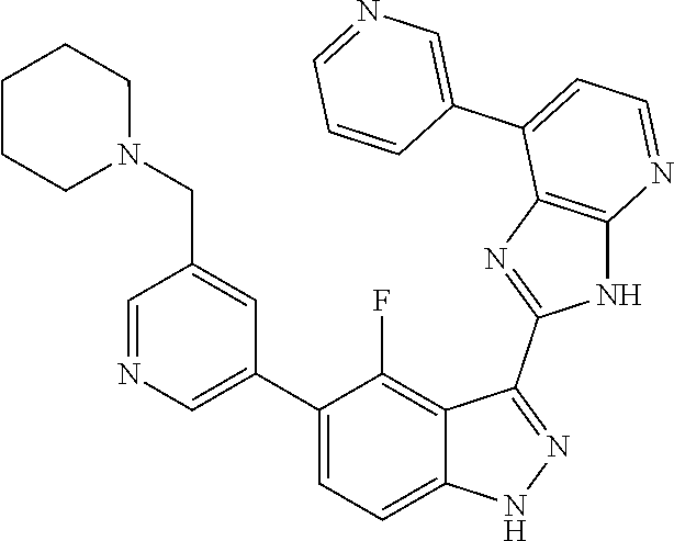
C1=NC=C(C2=CC=C3C(=C2F)C(C2=NC4=C(N2)N=CC=C4C2=CN=CC=C2)=NN3)C=C1CN1CCCCC1
